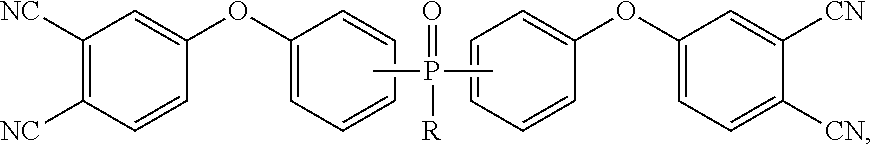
C1([NC])=C([NC])C=CC(OC2=CC=CC=C2)=C1.CP(=O)([R])C.C1=CC=CC(OC2=CC=C([CN])C([CN])=C2)=C1
